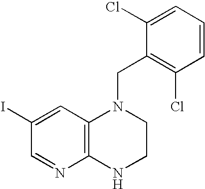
C12=C(NCCN1CC1=C(Cl)C=CC=C1Cl)N=CC(I)=C2
